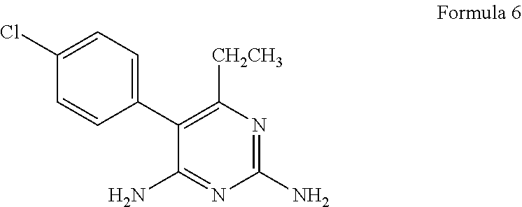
C1(N)=NC(N)=NC([CH2CH3])=C1C1=CC=C(Cl)C=C1
